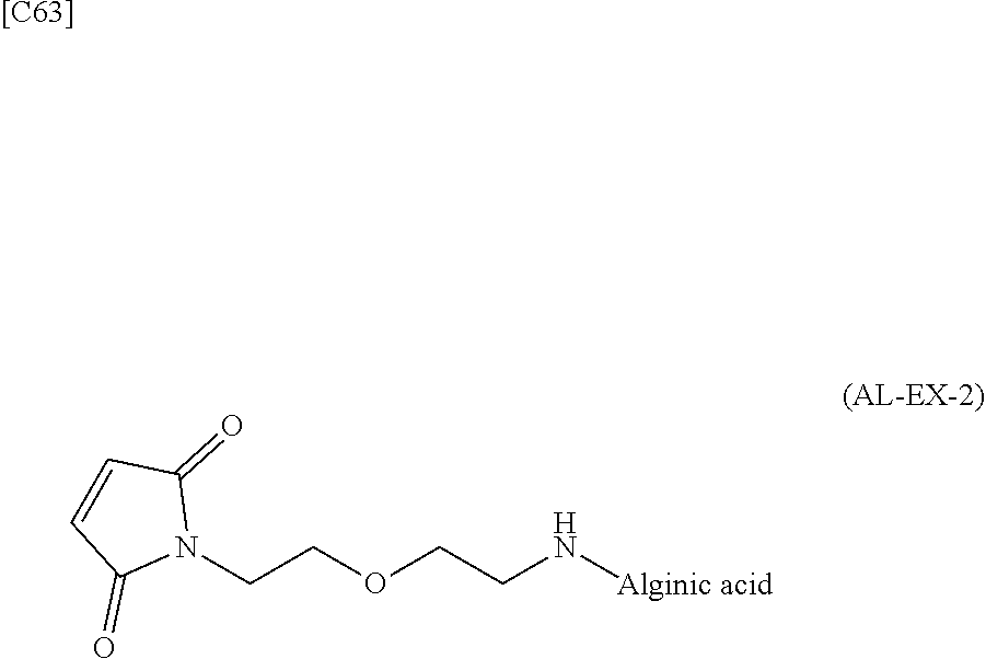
N1(CCOCCN[Alginic acid])C(=O)C=CC1=O.[[C63]]
